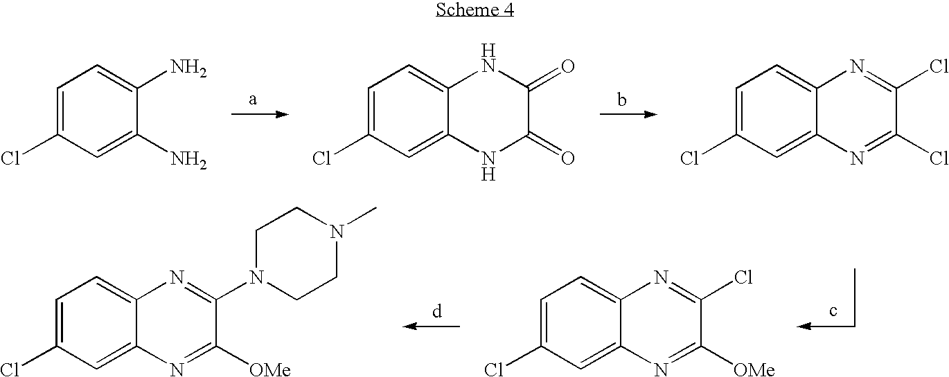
C1=C(Cl)C=C(N)C(N)=C1.C1=C(Cl)C=C2C(=C1)NC(=O)C(=O)N2.C1=C(Cl)C=C2C(=C1)N=C(Cl)C(Cl)=N2.C1=C(Cl)C=C2C(=C1)N=C(Cl)C([OMe])=N2.C1=C(Cl)C=C2C(=C1)N=C(N1CCN(C)CC1)C([OMe])=N2
